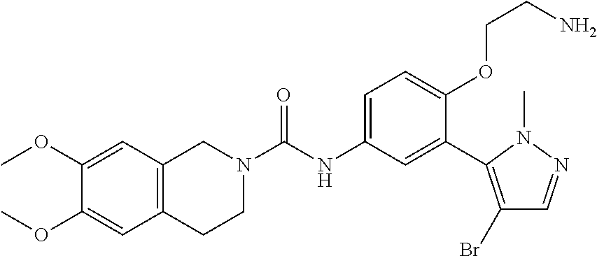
C12=C(CCN(C(=O)NC3=CC=C(OCCN)C(C4=C(Br)C=NN4C)=C3)C1)C=C(OC)C(OC)=C2
